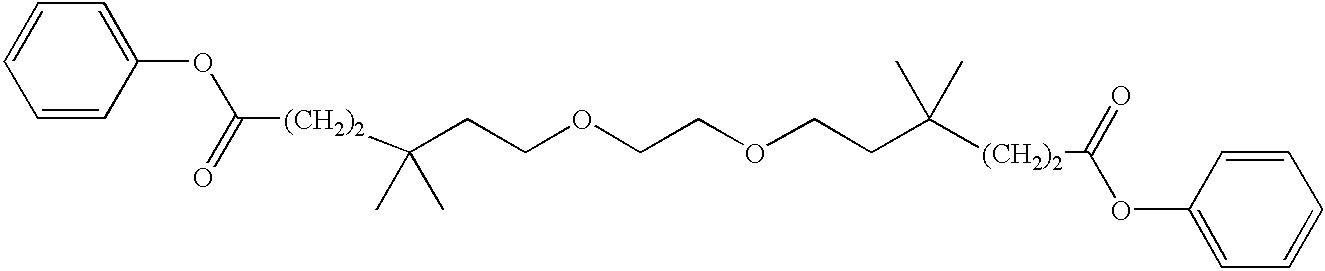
[(CH2)2](C(CCOCCOCCC([(CH2)2]C(OC1=CC=CC=C1)=O)(C)C)(C)C)C(OC1=CC=CC=C1)=O
